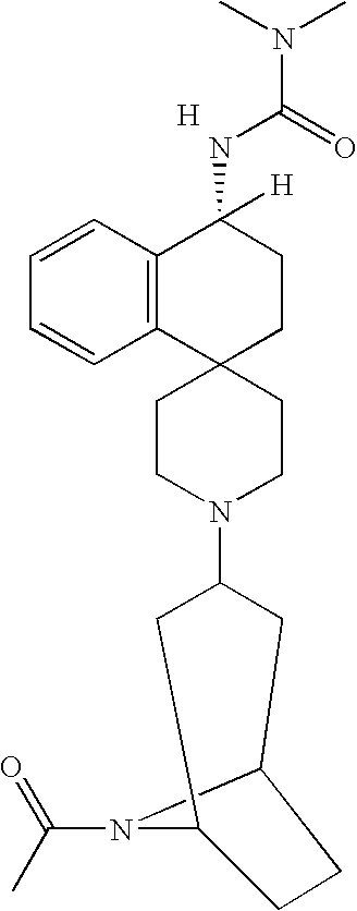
C12(CCN(C3CC4CCC(C3)N4C(C)=O)CC1)CCC(NC(N(C)C)=O)([H])C1=C2C=CC=C1.[H]
